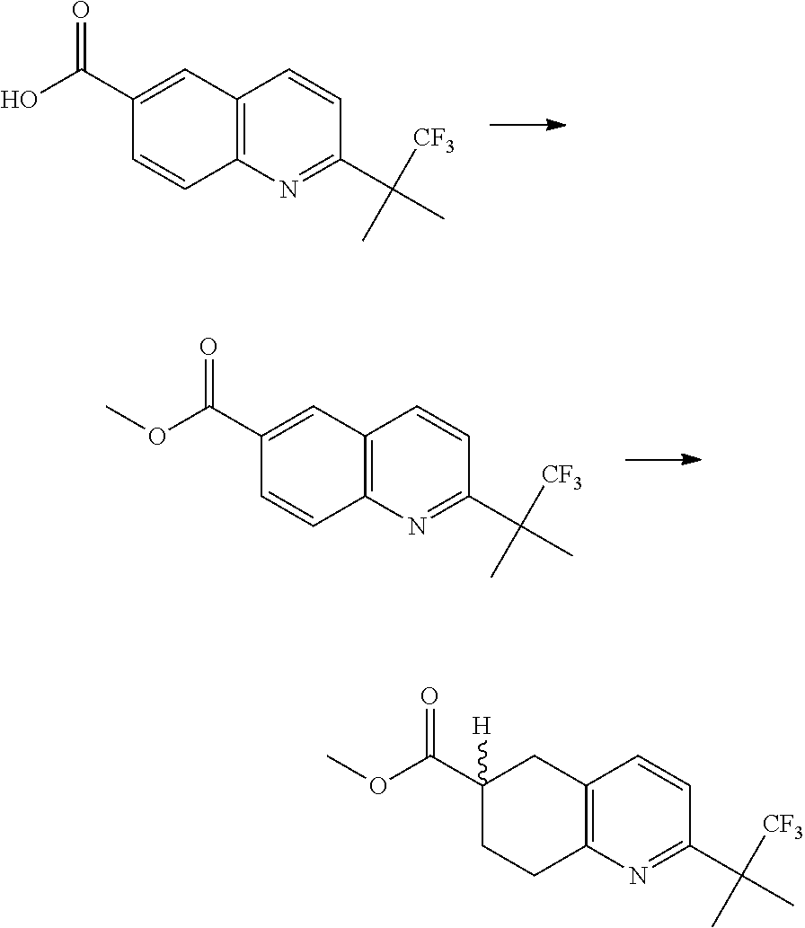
OC(C1=CC2=C(C=C1)N=C(C([CF3])(C)C)C=C2)=O.O(C(C1=CC2=C(C=C1)N=C(C([CF3])(C)C)C=C2)=O)C.O(C(C1([H])CCC2=C(C1)C=CC(C([CF3])(C)C)=N2)=O)C
